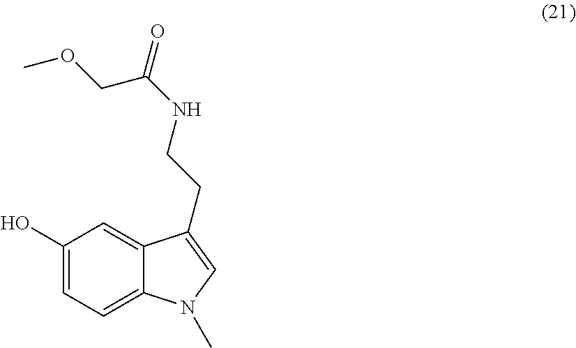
C1(O)=CC=C2C(=C1)C(CCNC(=O)COC)=CN2C
